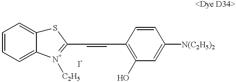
C1=CC(C=CC2=[N+]([C2H5])C3=CC=CC=C3S2)=C(O)C=C1[N(C2H5)2]
